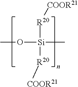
CO[Si](C)([R20][COOR21])[R20][COOR21]
